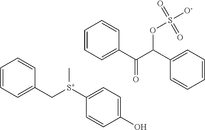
C1=CC=C(C[S+](C2=CC=C(O)C=C2)C)C=C1.C1=CC=C(C(C(C2=CC=CC=C2)OS([O-])(=O)=O)=O)C=C1
